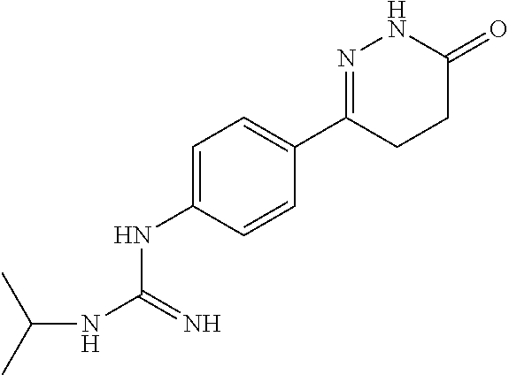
C1=C(NC(NC(C)C)=N)C=CC(C2=NNC(=O)CC2)=C1
